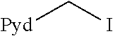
[Pyd]CI
